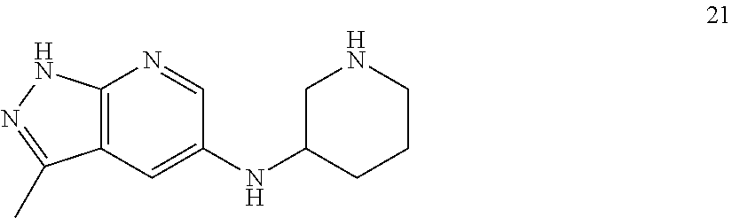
C12=C(C=C(NC3CCCNC3)C=N1)C(C)=NN2
